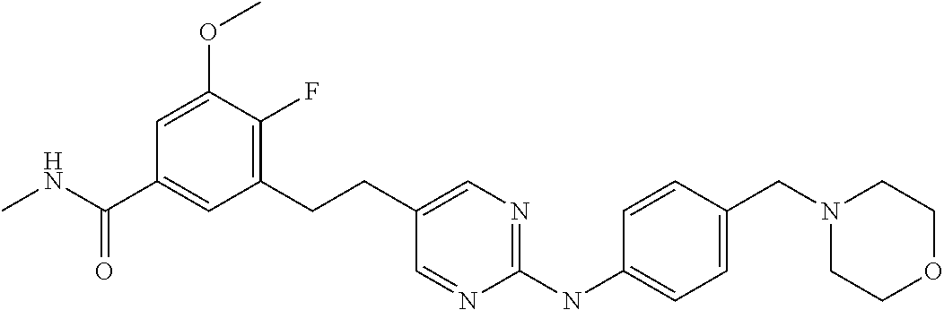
CNC(C1=CC(CCC2=CN=C(NC3=CC=C(CN4CCOCC4)C=C3)N=C2)=C(F)C(OC)=C1)=O
